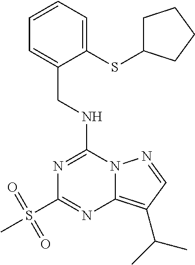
C1=CC=C(SC2CCCC2)C(CNC2=NC(S(C)(=O)=O)=NC3=C(C(C)C)C=NN23)=C1
